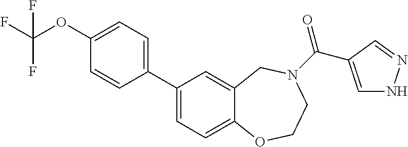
C1(C2=CC=C(OC(F)(F)F)C=C2)=CC=C2C(=C1)CN(C(=O)C1=CNN=C1)CCO2
